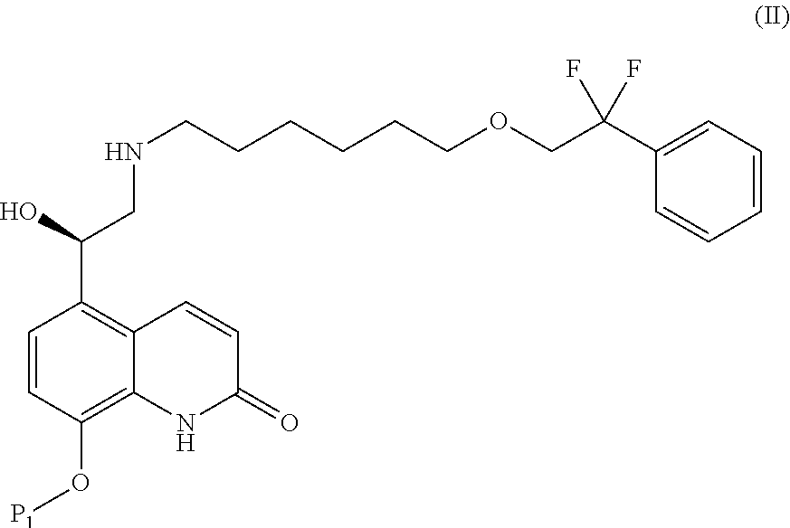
C1=CC=CC=C1C(COCCCCCCNCC(C1=C2C(=C(O[P1])C=C1)NC(=O)C=C2)O)(F)F
